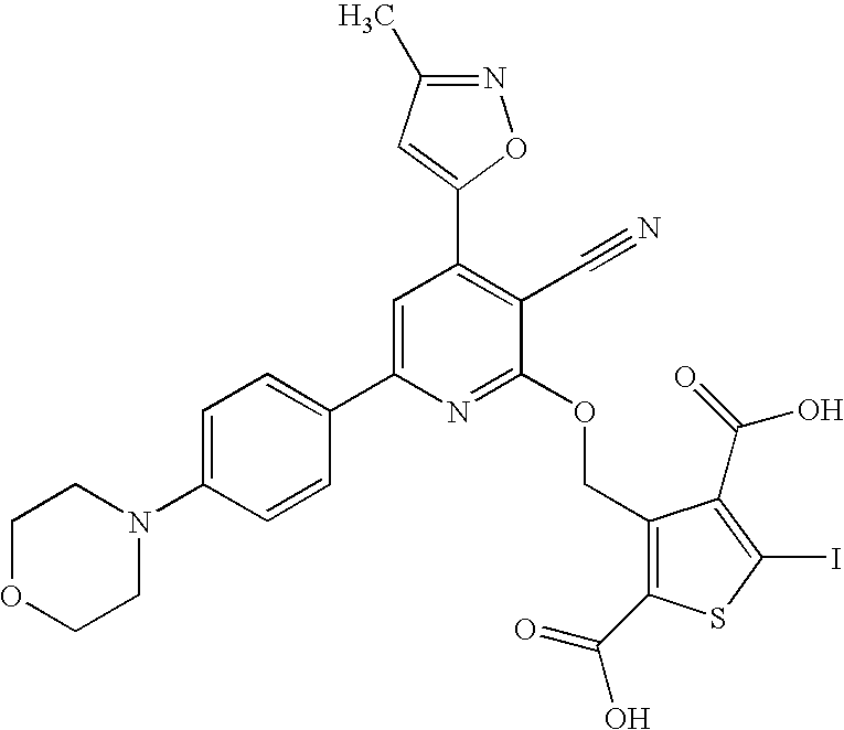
C1OCCN(C2=CC=C(C3=CC(C4=CC(C)=NO4)=C(C#N)C(OCC4=C(C(=O)O)SC(I)=C4C(=O)O)=N3)C=C2)C1
